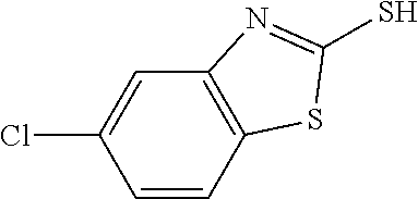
C1=CC2=C(C=C1Cl)N=C(S)S2
